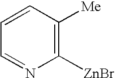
C1([ZnBr])=C([Me])C=CC=N1
